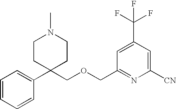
C1=CC=CC(C2(COCC3=NC([CN])=CC(C(F)(F)F)=C3)CCN(C)CC2)=C1
